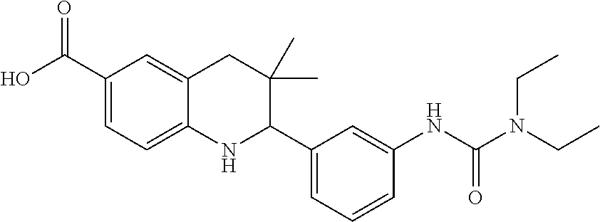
N(C(N(CC)CC)=O)C1=CC(C2NC3=CC=C(C(O)=O)C=C3CC2(C)C)=CC=C1
